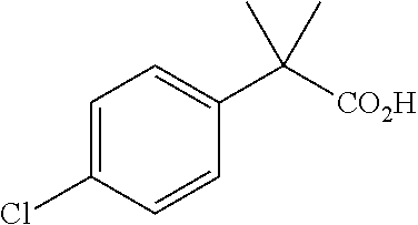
C1=C(Cl)C=CC(C([CO2H])(C)C)=C1
